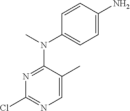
C1=CC(N)=CC=C1N(C)C1=NC(Cl)=NC=C1C
